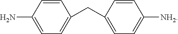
NC1=CC=C(CC2=CC=C([NH2])C=C2)C=C1
